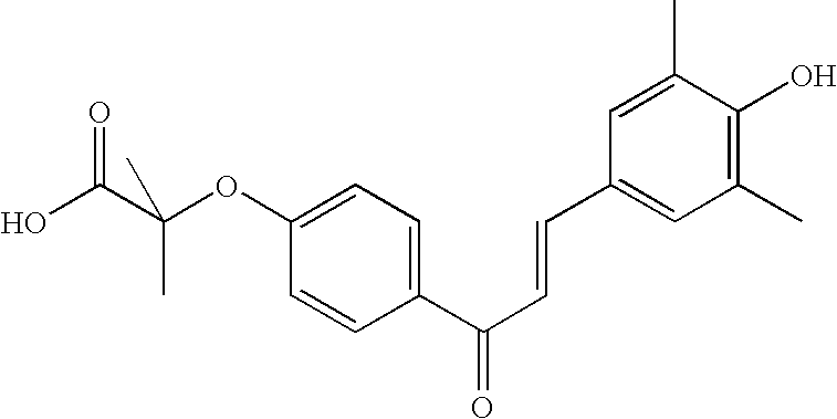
C1(OC(C(O)=O)(C)C)=CC=C(C(C=CC2=CC(C)=C(O)C(C)=C2)=O)C=C1
